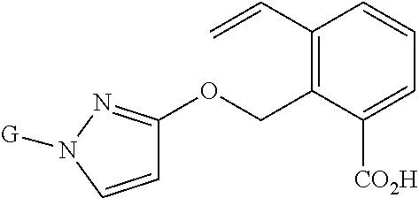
C1=CN([G])N=C1OCC1=C(C=C)C=CC=C1[CO2H]
